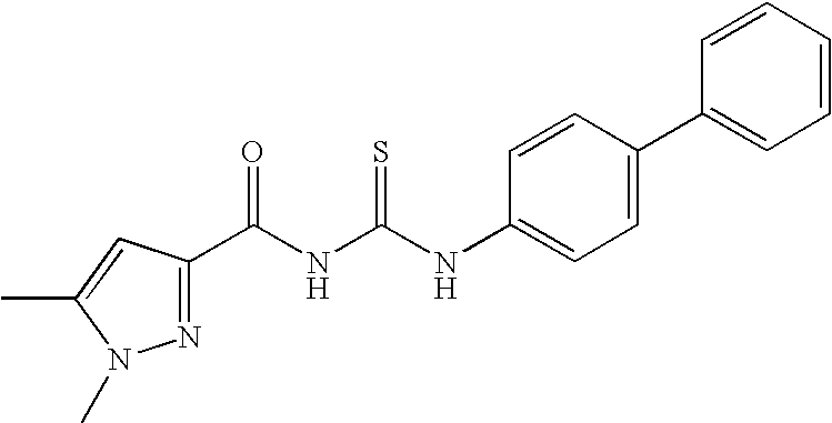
N1=C(C(NC(NC2=CC=C(C3=CC=CC=C3)C=C2)=S)=O)C=C(C)N1C
